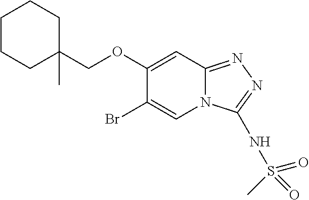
C1CCC(C)(COC2=CC3=NN=C(NS(=O)(=O)C)N3C=C2Br)CC1
